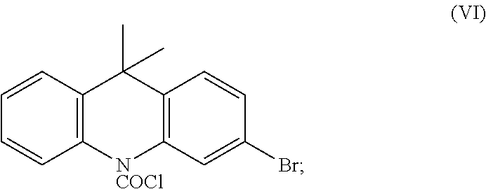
C12=C(C=CC(Br)=C1)C(C)(C)C1=C(C=CC=C1)[NCOCl]2
